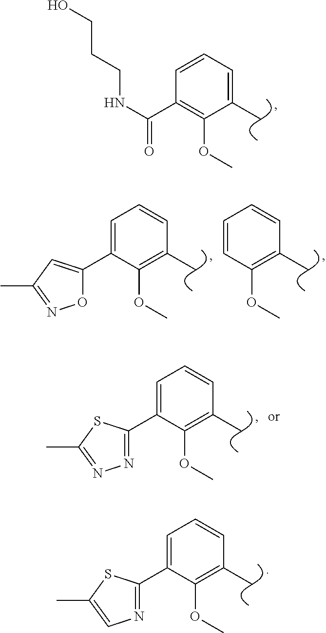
C1(C2=NC=C(C)S2)=CC=CC(C)=C1OC.C1(C2=CC(C)=NO2)=CC=CC(C)=C1OC.C1=CC=CC(C)=C1OC.C1(C2=NN=C(C)S2)=CC=CC(C)=C1OC.C(C1=C(OC)C(C)=CC=C1)(=O)NCCCO
